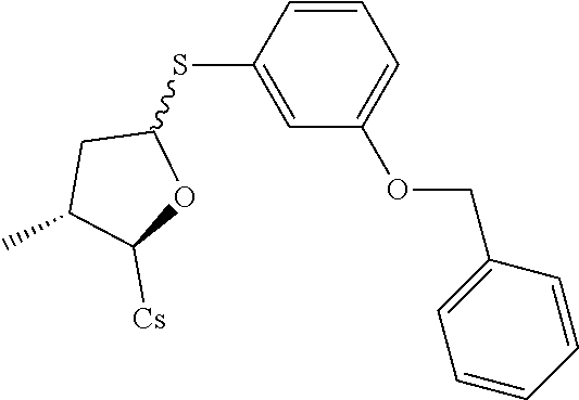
S(C1CC(C)C([Cs])O1)C1=CC(OCC2=CC=CC=C2)=CC=C1
